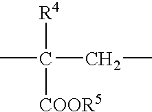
CC([COOR5])(CC)[R4]
